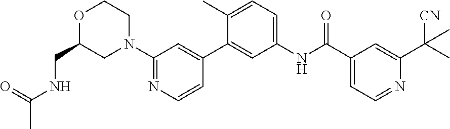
O1CCN(C2=NC=CC(C3=CC(NC(C4=CC=NC(C(C)([CN])C)=C4)=O)=CC=C3C)=C2)CC1CNC(C)=O
